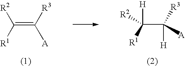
C(=C([R3])[A])([R1])[R2].C(C([R3])([H])[A])([H])([R1])[R2]
